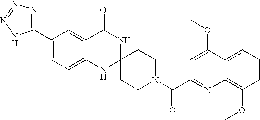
C1(C2=NN=NN2)=CC=C2C(=C1)C(=O)NC1(N2)CCN(C(=O)C2=NC3=C(OC)C=CC=C3C(OC)=C2)CC1
